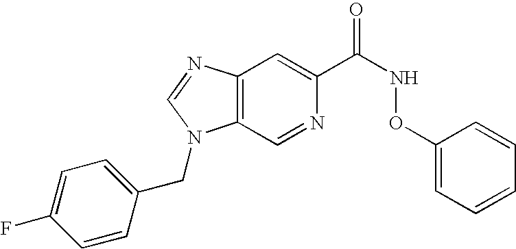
C12=C(N=CN1CC1=CC=C(F)C=C1)C=C(C(NOC1=CC=CC=C1)=O)N=C2
